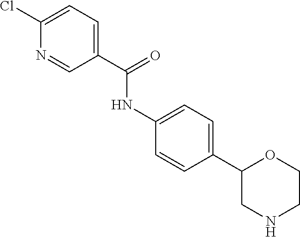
N(C1=CC=C(C2CNCCO2)C=C1)C(C1=CC=C(Cl)N=C1)=O
